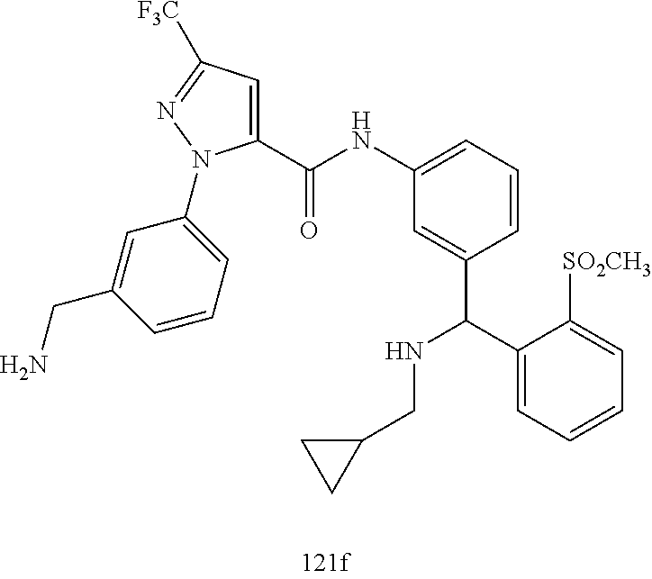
C1(NC(=O)C2=CC([F3C])=NN2C2=CC=CC(CN)=C2)=CC=CC(C(C2=CC=CC=C2[SO2CH3])NCC2CC2)=C1
